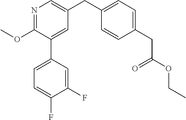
C1=C(C2=CC=C(F)C(F)=C2)C(OC)=NC=C1CC1=CC=C(CC(OCC)=O)C=C1
